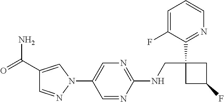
C1(NCC2(C3=NC=CC=C3F)CC(F)C2)=NC=C(N2C=C(C(N)=O)C=N2)C=N1
